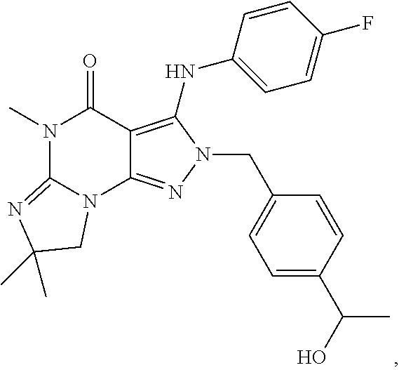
N1(C)C2=NC(C)(C)CN2C2=NN(CC3=CC=C(C(C)O)C=C3)C(NC3=CC=C(F)C=C3)=C2C1=O
